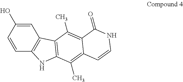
C1=C(O)C=CC2=C1C1=C(N2)C(C)=C2C(=C1C)C(=O)NC=C2
